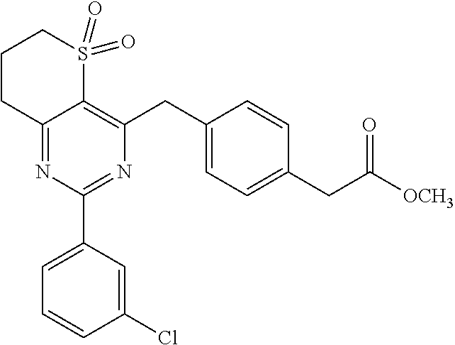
C12=NC(C3=CC=CC(Cl)=C3)=NC(CC3=CC=C(CC([OCH3])=O)C=C3)=C1S(=O)(=O)CCC2
